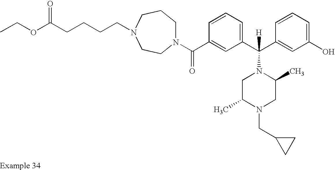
N1(C(C2=CC(C(C3=CC(O)=CC=C3)([H])N3CC(C)N(CC4CC4)CC3C)=CC=C2)=O)CCCN(CCCCC(OCC)=O)CC1
